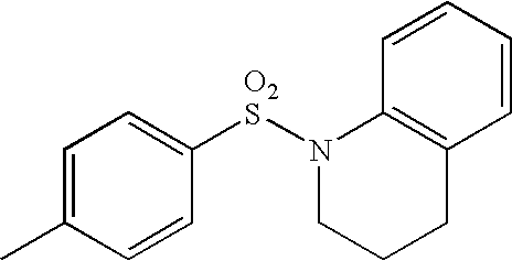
C1=C(C)C=CC([O2S]N2CCCC3=C2C=CC=C3)=C1
